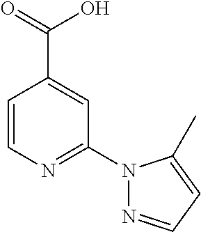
C1=CN=C(N2N=CC=C2C)C=C1C(=O)O
